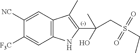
C1([NC])=CC2=C(C=C1[F3C])NC(C(C)(O)CS(=O)(=O)CC)=C2C
